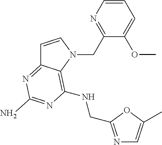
C1=CN(CC2=NC=CC=C2OC)C2=C(NCC3=NC=C(C)O3)N=C(N)N=C12
